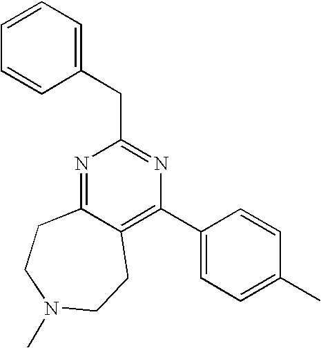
N1=C2C(=C(C3=CC=C(C)C=C3)N=C1CC1=CC=CC=C1)CCN(C)CC2
